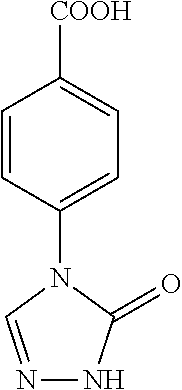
C1=CC(N2C(=O)NN=C2)=CC=C1[COOH]
